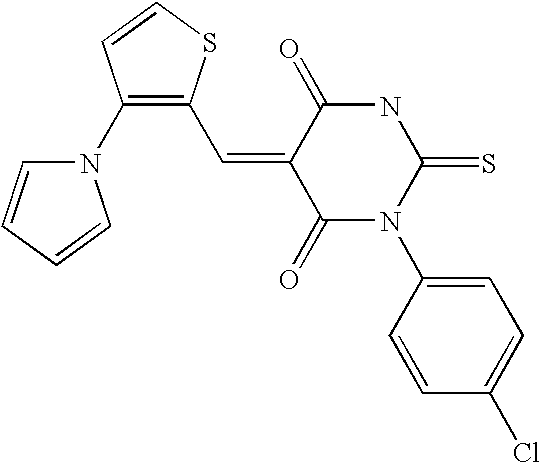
C1(N2C=CC=C2)=C(C=C2C(=O)N(C3=CC=C(Cl)C=C3)C(=S)NC2=O)SC=C1
